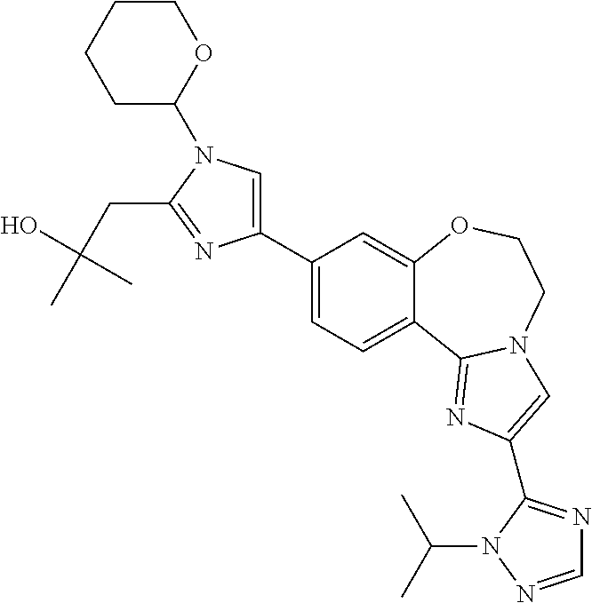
C1=C(C2=CN(C3OCCCC3)C(CC(C)(O)C)=N2)C=C2C(=C1)C1=NC(C3=NC=NN3C(C)C)=CN1CCO2
